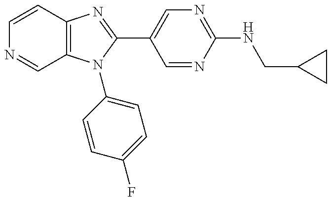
C12=C(N(C3=CC=C(F)C=C3)C(C3=CN=C(NCC4CC4)N=C3)=N1)C=NC=C2
